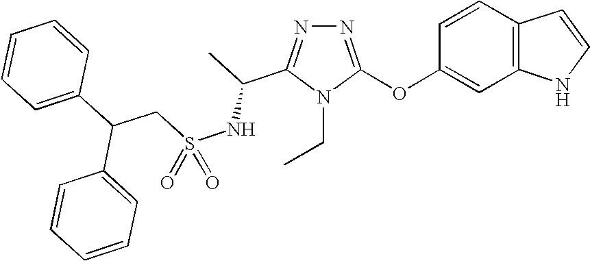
N1=C(OC2=CC3=C(C=C2)C=CN3)N(CC)C(C(C)NS(CC(C2=CC=CC=C2)C2=CC=CC=C2)(=O)=O)=N1
